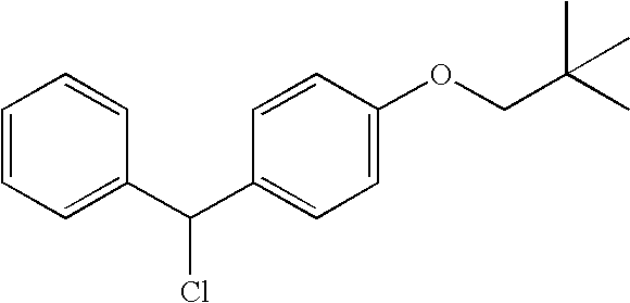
C1=CC=C(C(C2=CC=C(OCC(C)(C)C)C=C2)Cl)C=C1
